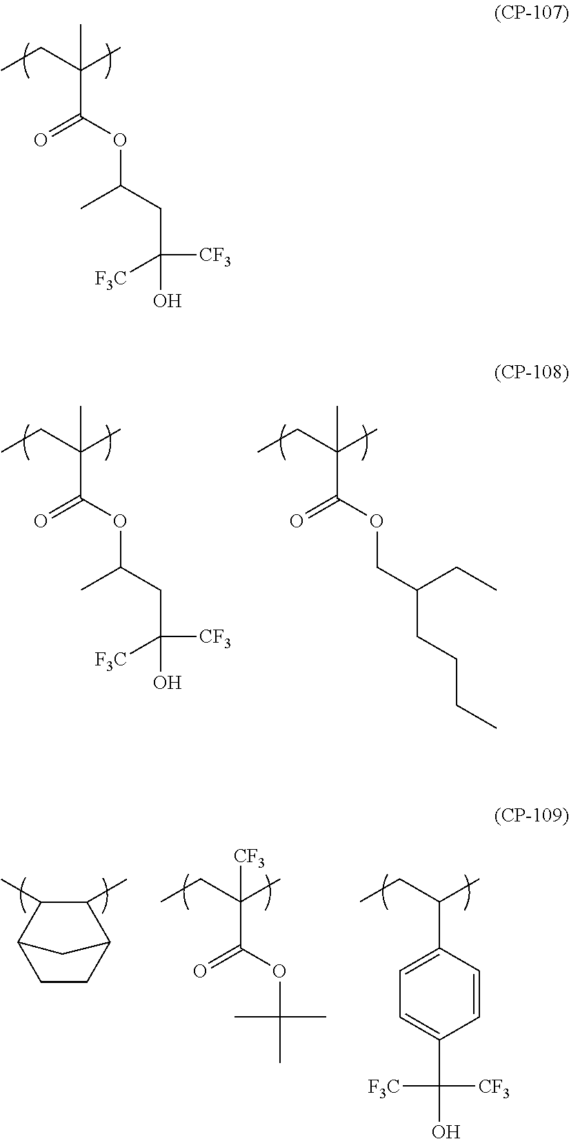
CCC(C)(C(=O)OC(CC(O)([F3C])[CF3])C)C.CCC(C)(C(=O)OC(CC(O)([F3C])[CF3])C)C.CCC(C)(C(=O)OCC(CCCC)CC)C.CCC(C)C1=CC=C(C(O)([CF3])[F3C])C=C1.C1CC2C(C)C(C)C1C2.CCC(C)(C(=O)OC(C)(C)C)[CF3]
